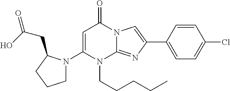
C1N(C2=CC(=O)N3C(=NC(C4=CC=C(Cl)C=C4)=C3)N2CCCCC)C(CC(O)=O)CC1
